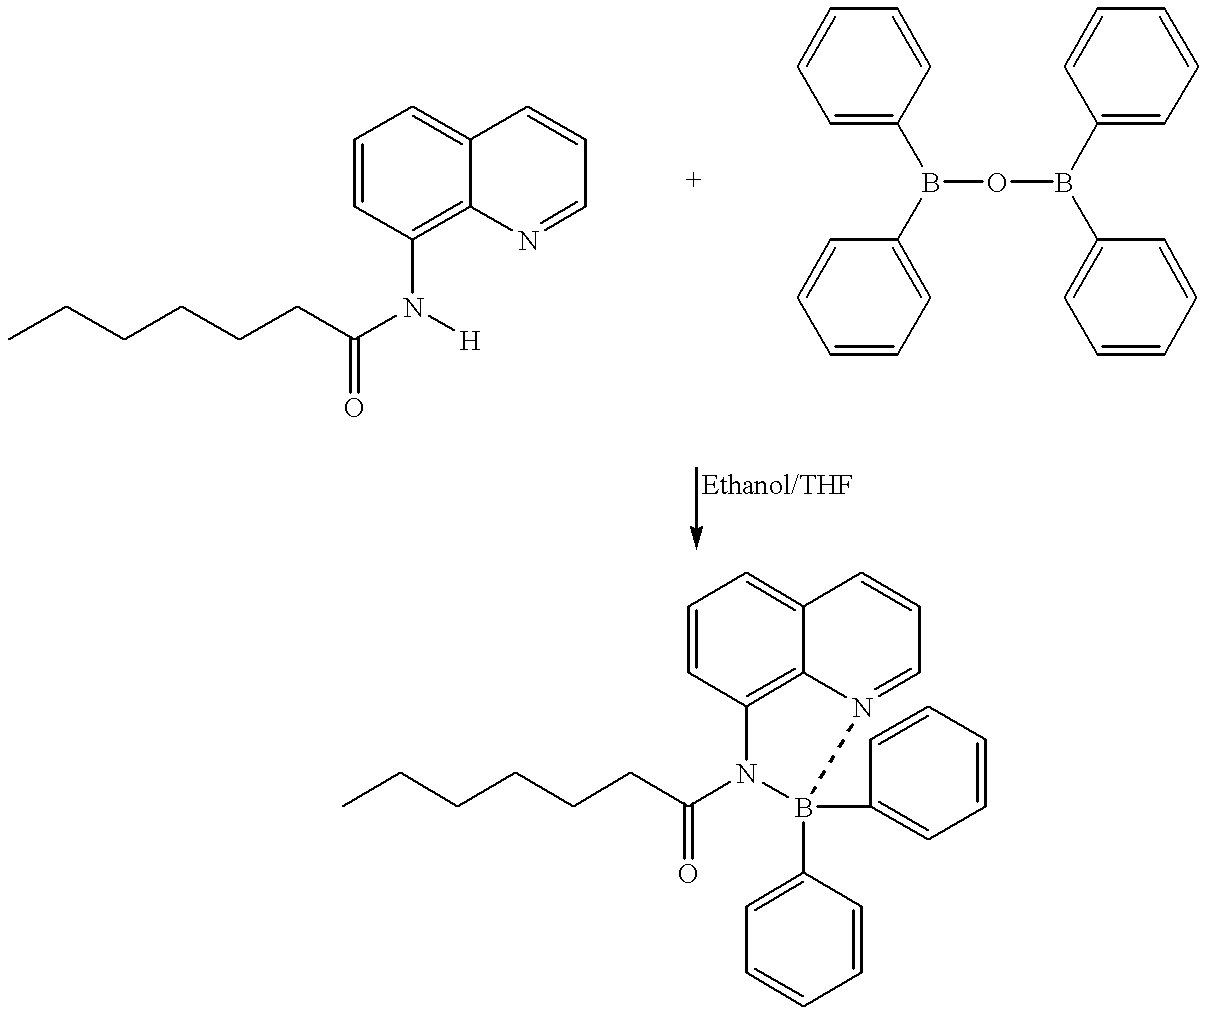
C1=CC(N(C(CCCCCC)=O)[H])=C2C(=C1)C=CC=N2.C1=CC(B(C2=CC=CC=C2)OB(C2=CC=CC=C2)C2=CC=CC=C2)=CC=C1.C1=CC2=C3C(=C1)C=CC=N3B(C1=CC=CC=C1)(C1=CC=CC=C1)N2C(CCCCCC)=O
